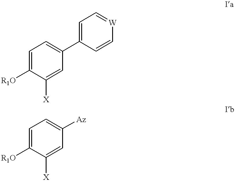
C1=C([R1O])C([X])=CC(C2=CC=[W]C=C2)=C1.C1=C([R1O])C([X])=CC([Az])=C1
